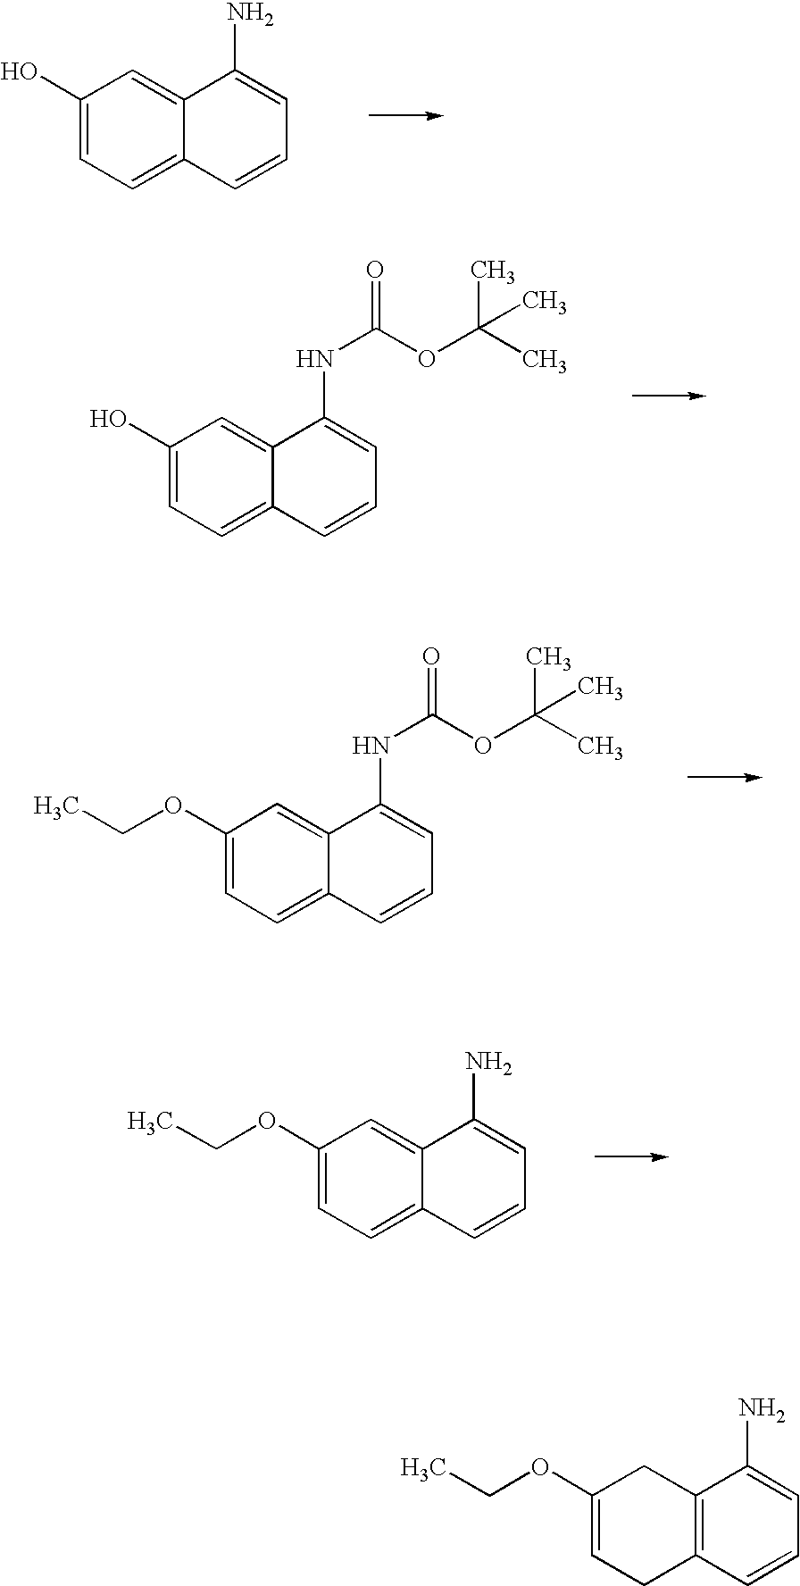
C1(O)=CC=C2C(=C1)C(N)=CC=C2.C1(O)=CC=C2C(=C1)C(NC(=O)OC(C)(C)C)=CC=C2.C1(OCC)=CC=C2C(=C1)C(NC(=O)OC(C)(C)C)=CC=C2.C1(OCC)=CC=C2C(=C1)C(N)=CC=C2.C1(OCC)=CCC2=C(C1)C(N)=CC=C2
